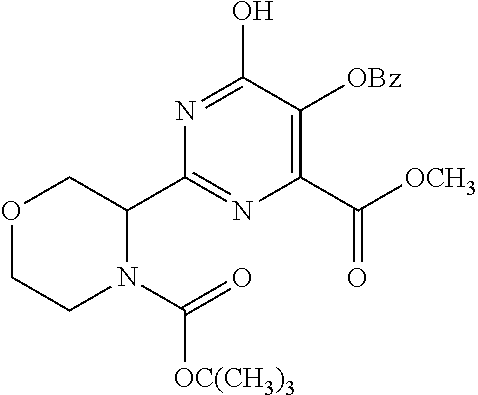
C1(C2COCCN2C(=O)[OC(CH3)3])=NC(C(=O)[OCH3])=C([OBz])C(O)=N1
